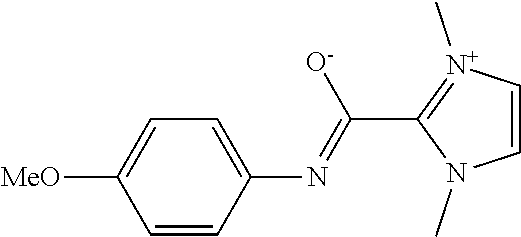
C1=CN(C)C(C(=NC2=CC=C([MeO])C=C2)[O-])=[N+]1C
